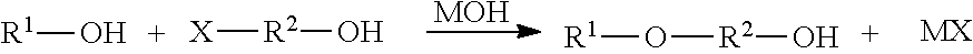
O[R1].[R2]([X])O.[MOH].O([R1])[R2]O.[MX]
